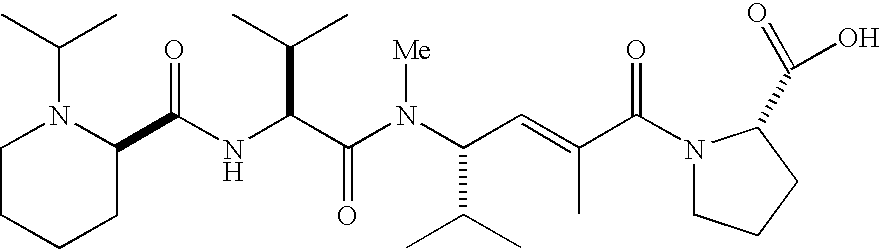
N(C(C(N(C(C(C)C)C=C(C)C(N1CCCC1C(=O)O)=O)[Me])=O)C(C)C)C(=O)C1N(C(C)C)CCCC1
